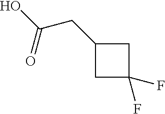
OC(CC1CC(F)(F)C1)=O
